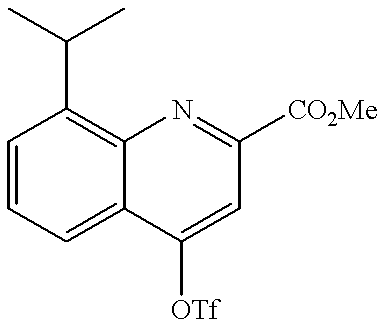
C12=C(C(C)C)C=CC=C1C([OTf])=CC([CO2Me])=N2
